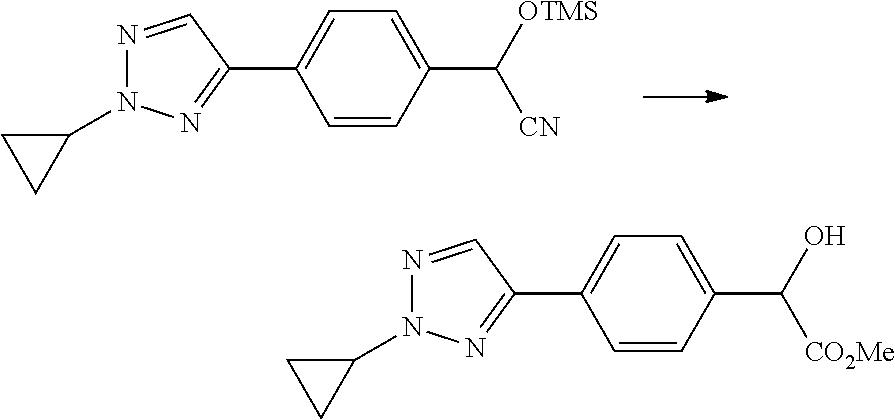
N1=CC(C2=CC=C(C([OTMS])[CN])C=C2)=NN1C1CC1.N1=CC(C2=CC=C(C(O)[CO2Me])C=C2)=NN1C1CC1
